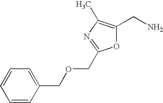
O1C(CN)=C(C)N=C1COCC1=CC=CC=C1
